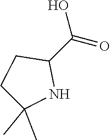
CC1(C)CCC(C(O)=O)N1
